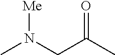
CN(CC(C)=O)[Me]
